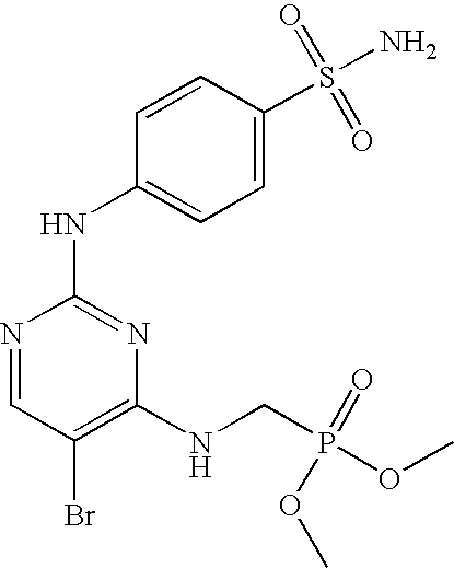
N1=CC(Br)=C(NCP(=O)(OC)OC)N=C1NC1=CC=C(S(=O)(=O)N)C=C1
